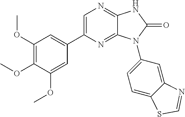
C1(OC)=C(OC)C(OC)=CC(C2=CN=C3C(=N2)N(C2=CC=C4C(=C2)N=CS4)C(=O)N3)=C1
